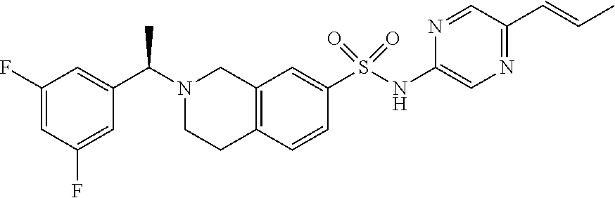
C1(F)=CC(F)=CC(C(N2CCC3=C(C2)C=C(S(NC2=CN=C(C=CC)C=N2)(=O)=O)C=C3)C)=C1
